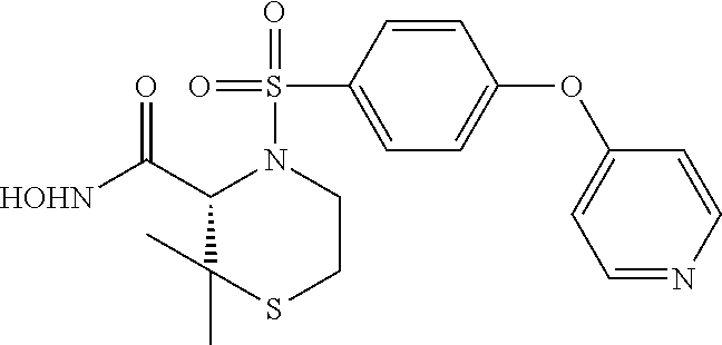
C1=NC=CC(OC2=CC=C(S(=O)(=O)N3C(C([HOHN])=O)C(C)(C)SCC3)C=C2)=C1
